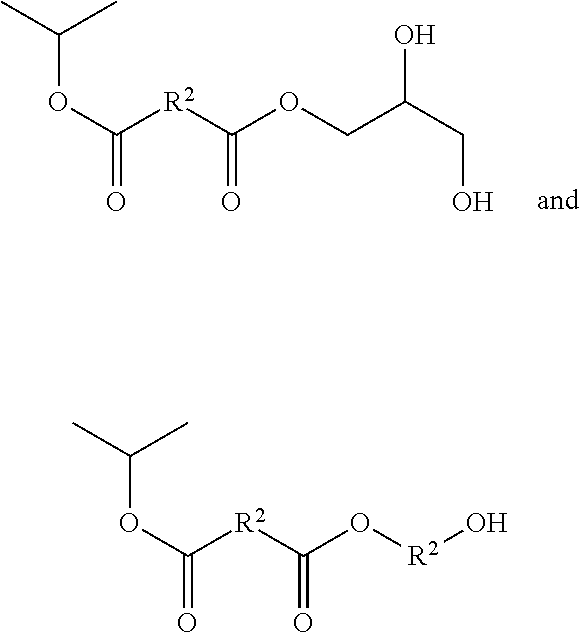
O(C([R2]C(OCC(CO)O)=O)=O)C(C)C.O(C([R2]C(O[R2]O)=O)=O)C(C)C
